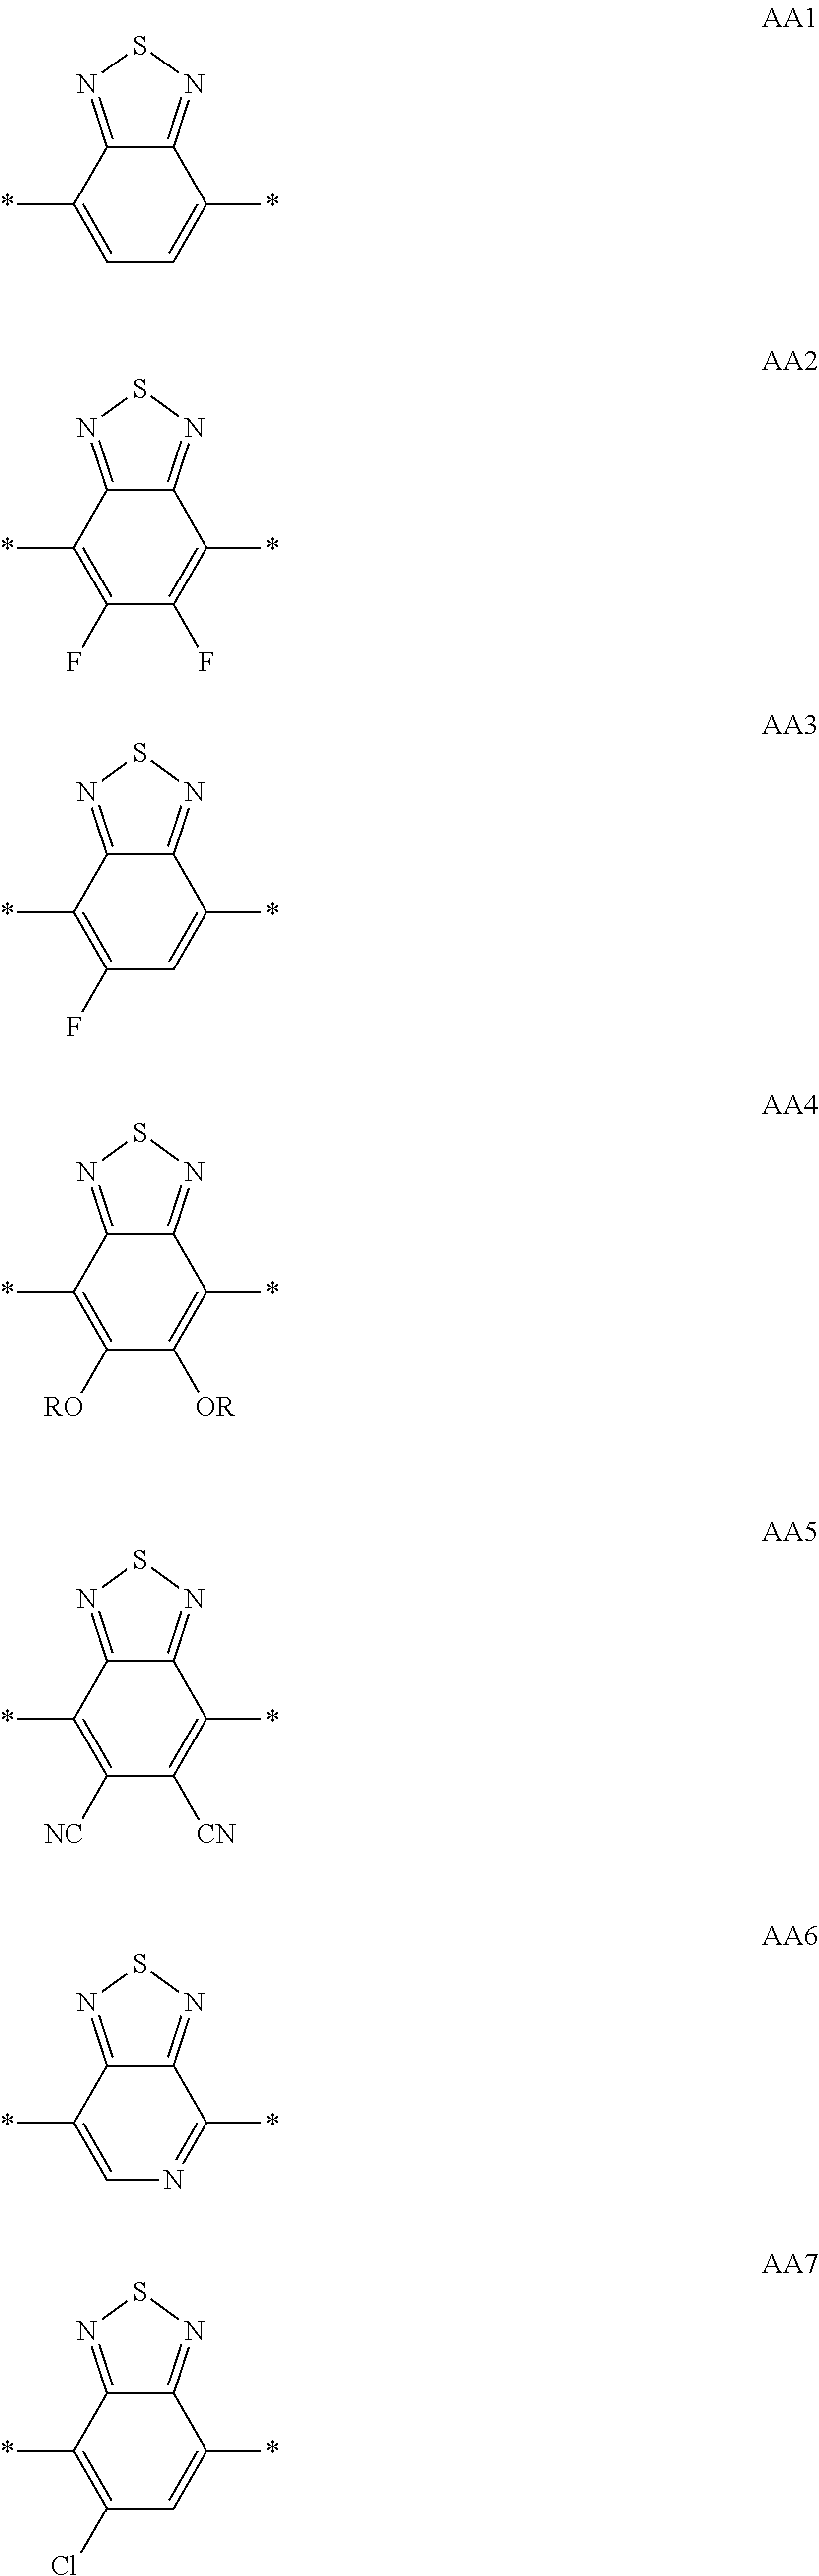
C12=NSN=C1C(*)=CC=C2*.C12=NSN=C1C(*)=C(F)C(F)=C2*.C12=NSN=C1C(*)=C(F)C=C2*.C12=NSN=C1C(*)=C([RO])C([OR])=C2*.C12=NSN=C1C(*)=C([NC])C([CN])=C2*.C12=NSN=C1C(*)=CN=C2*.C12=NSN=C1C(*)=C(Cl)C=C2*
